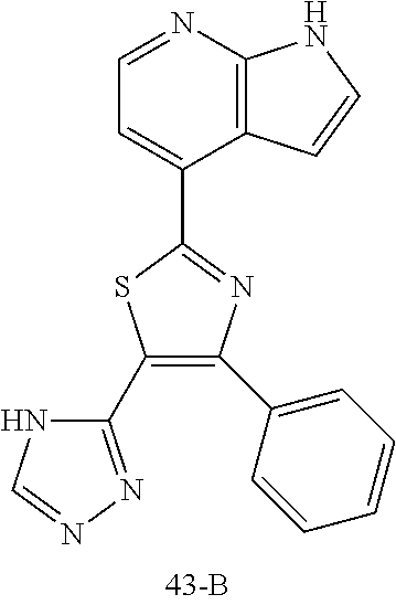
C1=NC2=C(C(C3=NC(C4=CC=CC=C4)=C(C4=NN=CN4)S3)=C1)C=CN2
